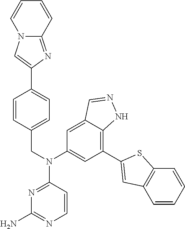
C12=NC(C3=CC=C(CN(C4=NC(N)=NC=C4)C4=CC(C5=CC6=C(C=CC=C6)S5)=C5C(=C4)C=NN5)C=C3)=CN1C=CC=C2
